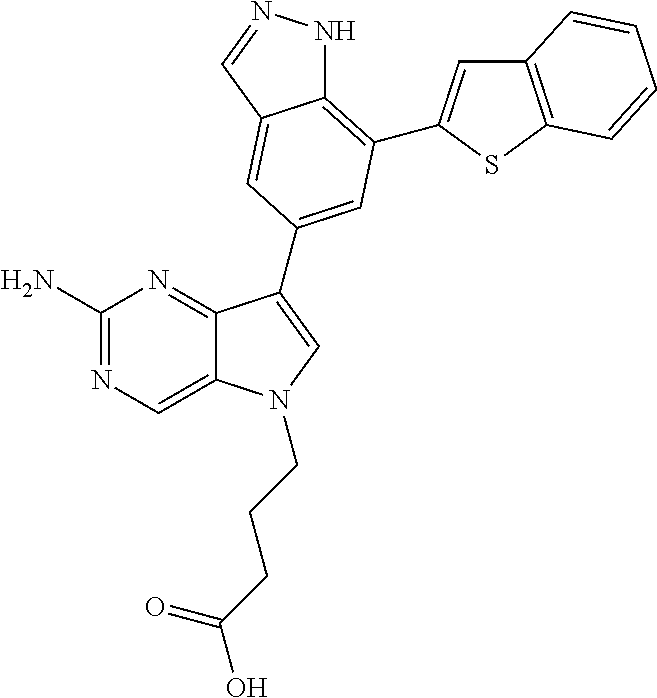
C1(N)=NC=C2C(=N1)C(C1=CC(C3=CC4=C(S3)C=CC=C4)=C3NN=CC3=C1)=CN2CCCC(O)=O
